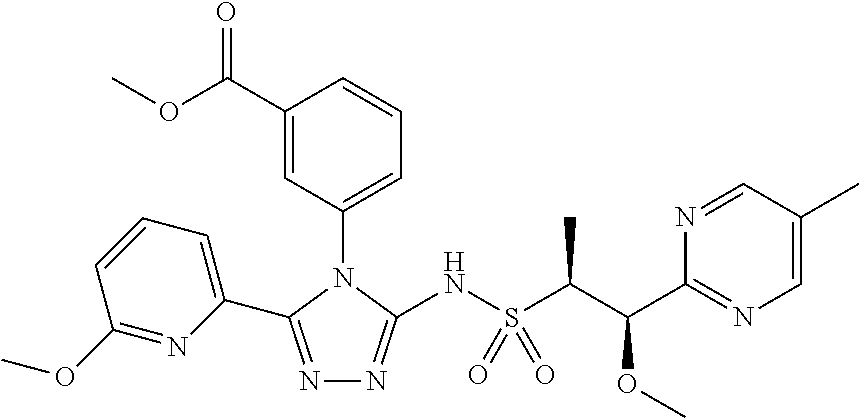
N1=C(C2=CC=CC(OC)=N2)N(C2=CC=CC(C(=O)OC)=C2)C(NS(C(C)C(C2=NC=C(C)C=N2)OC)(=O)=O)=N1
